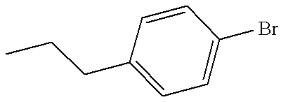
C1=CC(CCC)=CC=C1Br
